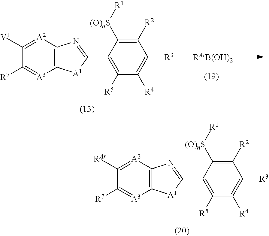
C12=C([A2]=C([V1])C([R7])=[A3]1)N=C(C1=C([R5])C([R4])=C([R3])C([R2])=C1[(O)nS][R1])[A1]2.[RArB(OH)2].C12=C([A2]=C([RAr])C([R7])=[A3]1)N=C(C1=C([R5])C([R4])=C([R3])C([R2])=C1[(O)nS][R1])[A1]2
